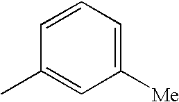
C1=CC=C([Me])C=C1C
